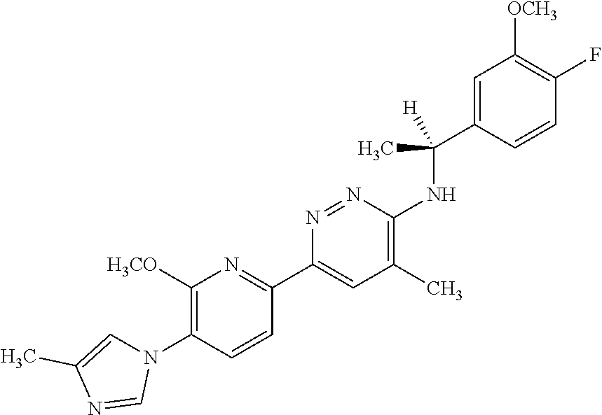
C1([H3CO])=C(N2C=C(C)N=C2)C=CC(C2=CC(C)=C(NC(C3=CC([OCH3])=C(F)C=C3)([H])C)N=N2)=N1
